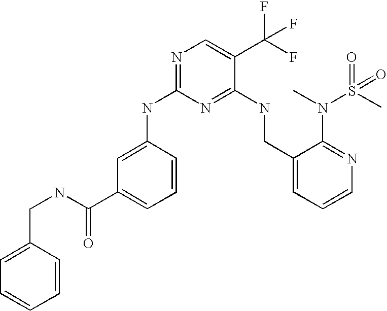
C1(CNC2=NC(NC3=CC(C(NCC4=CC=CC=C4)=O)=CC=C3)=NC=C2C(F)(F)F)=CC=CN=C1N(C)S(C)(=O)=O
